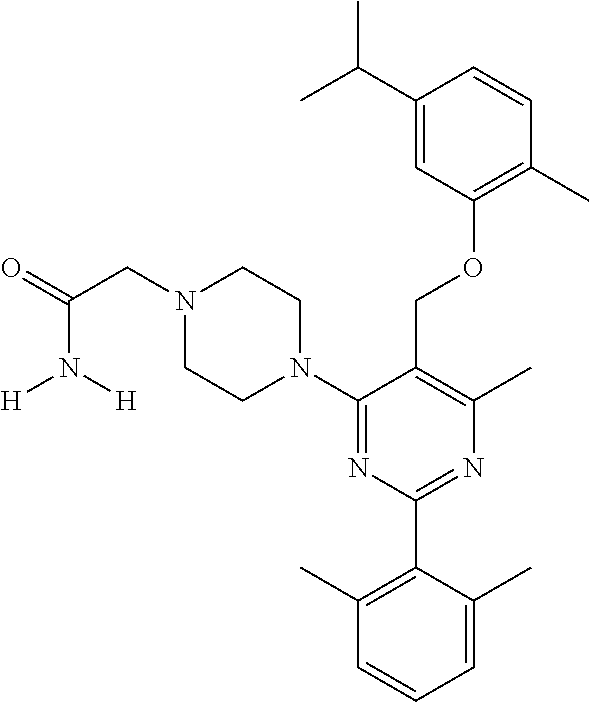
C1(N2CCN(CC(=O)N([H])[H])CC2)=NC(C2=C(C)C=CC=C2C)=NC(C)=C1COC1=C(C)C=CC(C(C)C)=C1
